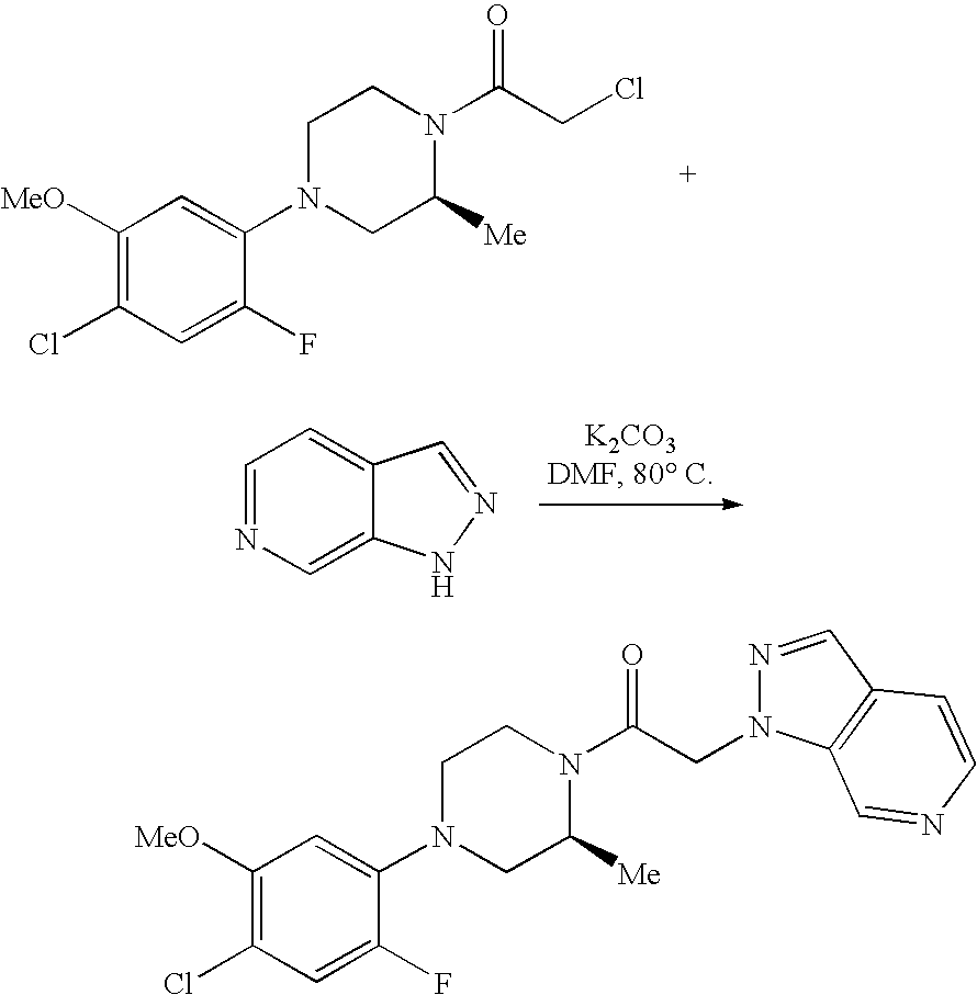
C1=NC=C2C(=C1)C=NN2.C1([MeO])=C(Cl)C=C(F)C(N2CC([Me])N(C(CCl)=O)CC2)=C1.N1=CC2=C(C=NC=C2)N1CC(N1C([Me])CN(C2=CC([MeO])=C(Cl)C=C2F)CC1)=O
